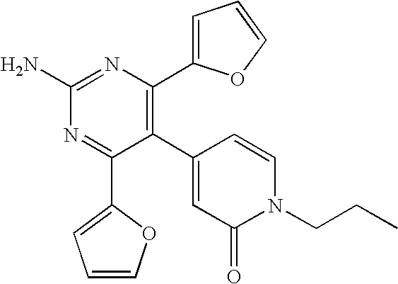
C1(C2=C(C3=CC=CO3)N=C(N)N=C2C2=CC=CO2)=CC(=O)N(CCC)C=C1
